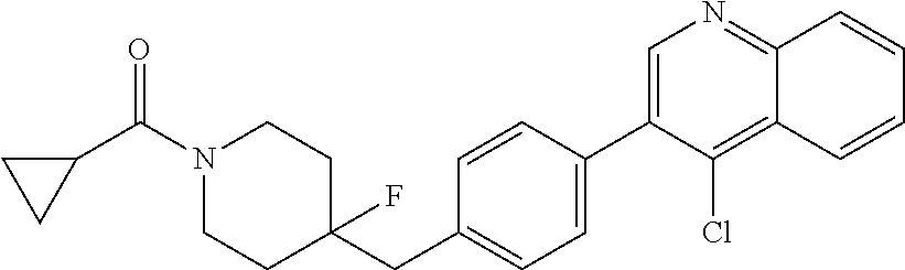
C1=C(C2=CC=C(CC3(F)CCN(C(C4CC4)=O)CC3)C=C2)C(Cl)=C2C(=N1)C=CC=C2
